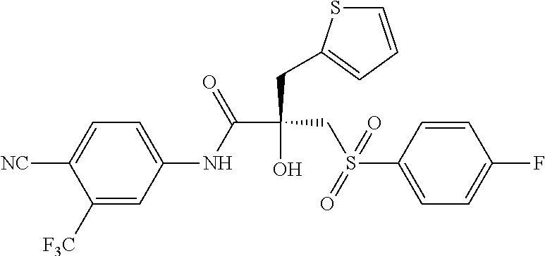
C(C(CC1=CC=CS1)(CS(C1=CC=C(F)C=C1)(=O)=O)O)(NC1=CC=C([NC])C([F3C])=C1)=O
